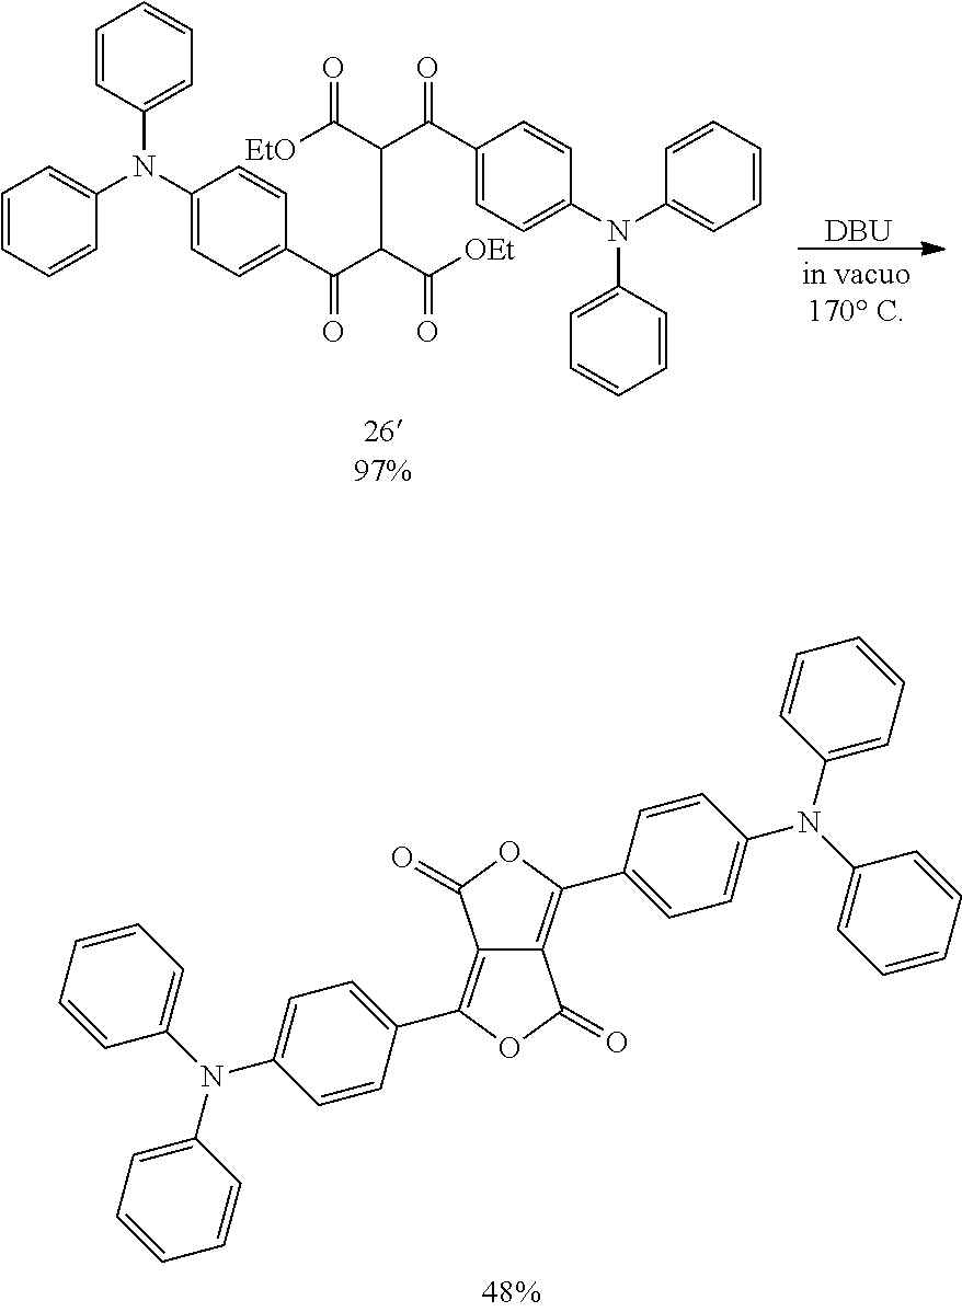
[DBU].C1=CC(N(C2=CC=CC=C2)C2=CC=C(C(=O)C(C([OEt])=O)C(C(=O)C3=CC=C(N(C4=CC=CC=C4)C4=CC=CC=C4)C=C3)C(=O)[EtO])C=C2)=CC=C1.C12=C(C3=CC=C(N(C4=CC=CC=C4)C4=CC=CC=C4)C=C3)OC(=O)C1=C(C1=CC=C(N(C3=CC=CC=C3)C3=CC=CC=C3)C=C1)OC2=O
